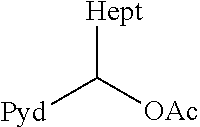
[Hept]C([OAc])[Pyd]
